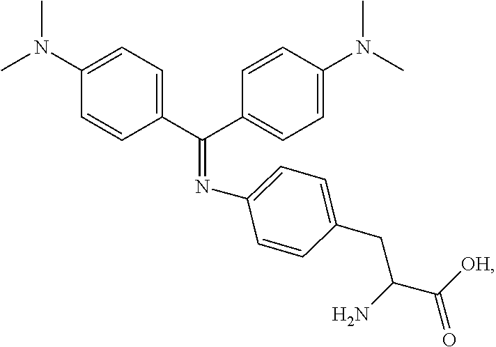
N(=C(C1=CC=C(N(C)C)C=C1)C1=CC=C(N(C)C)C=C1)C1=CC=C(CC(N)C([OH])=O)C=C1
